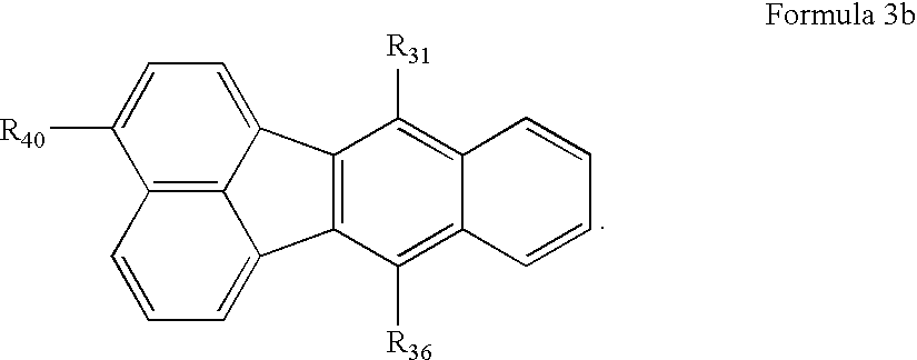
C12=C(C([R36])=C3C(=C1[R31])C=CC=C3)C1=CC=CC3=C1C2=CC=C3[R40]
